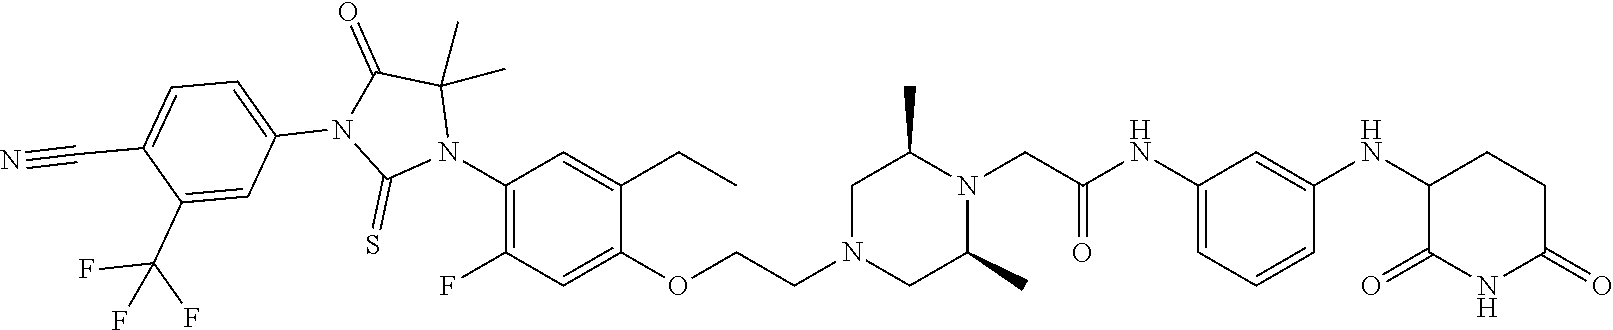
C1=C(NC(CN2C(C)CN(CCOC3=CC(F)=C(N4C(C)(C)C(=O)N(C5=CC=C(C#N)C(C(F)(F)F)=C5)C4=S)C=C3CC)CC2C)=O)C=C(NC2C(=O)NC(=O)CC2)C=C1
